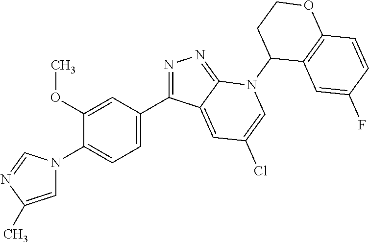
C1(C2=NN=C3C2=CC(Cl)=CN3C2C3=C(C=CC(F)=C3)OCC2)=CC=C(N2C=C(C)N=C2)C(OC)=C1
